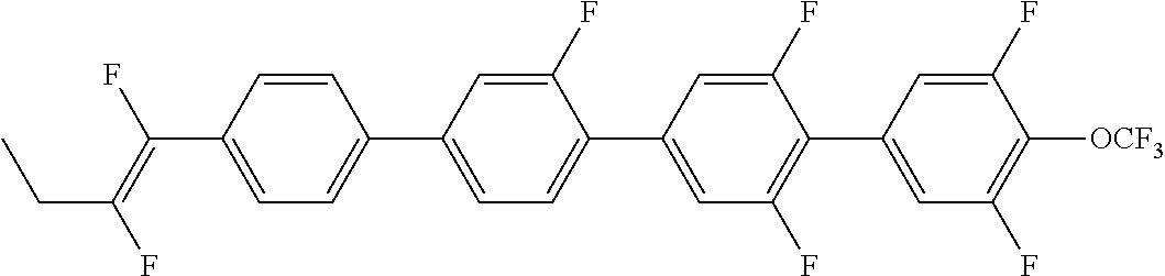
C(C1=CC=C(C2=CC=C(C3=CC(F)=C(C4=CC(F)=C([OCF3])C(F)=C4)C(F)=C3)C(F)=C2)C=C1)(=C(F)CC)F
